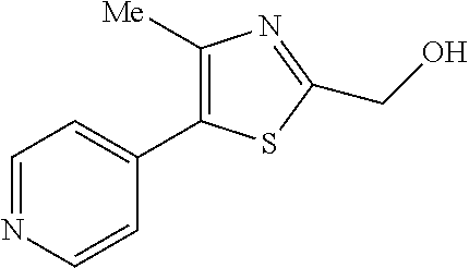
C1=NC=CC(C2=C([Me])N=C(CO)S2)=C1
